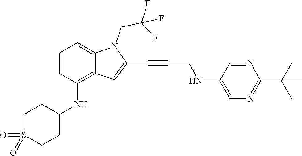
C1=C(NCC#CC2=CC3=C(NC4CCS(=O)(=O)CC4)C=CC=C3N2CC(F)(F)F)C=NC(C(C)(C)C)=N1
